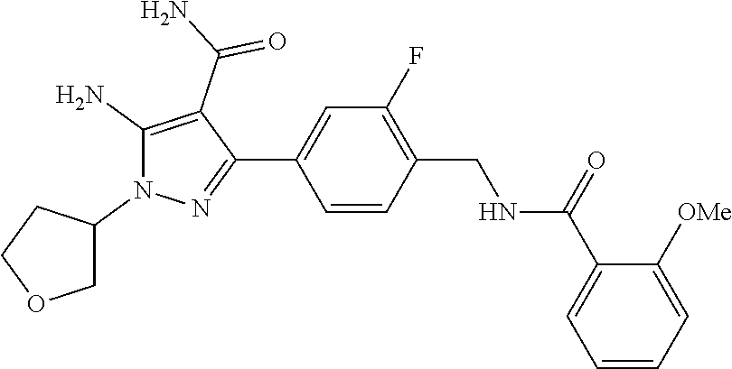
C1=CC(C2=NN(C3CCOC3)C(N)=C2C(N)=O)=CC(F)=C1CNC(C1=CC=CC=C1[OMe])=O
